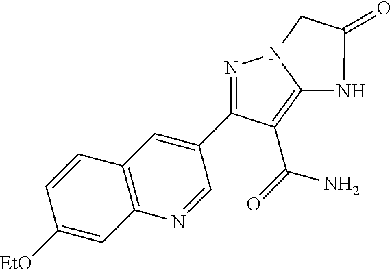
[EtO]C1=CC2=C(C=C1)C=C(C1=NN3C(=C1C(=O)N)NC(=O)C3)C=N2
